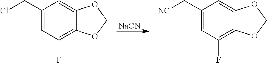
[NaCN].C1(CCl)=CC(F)=C2C(=C1)OCO2.C1(C[NC])=CC(F)=C2C(=C1)OCO2
